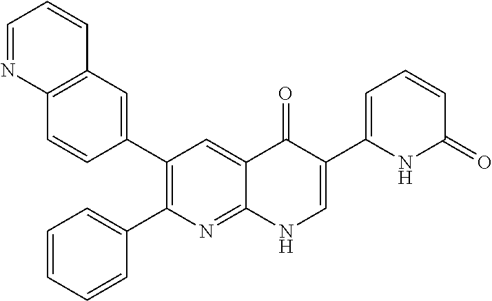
C12=C(C=C(C3=C(C4=CC=CC=C4)N=C4C(=C3)C(=O)C(C3=CC=CC(=O)N3)=CN4)C=C1)C=CC=N2
